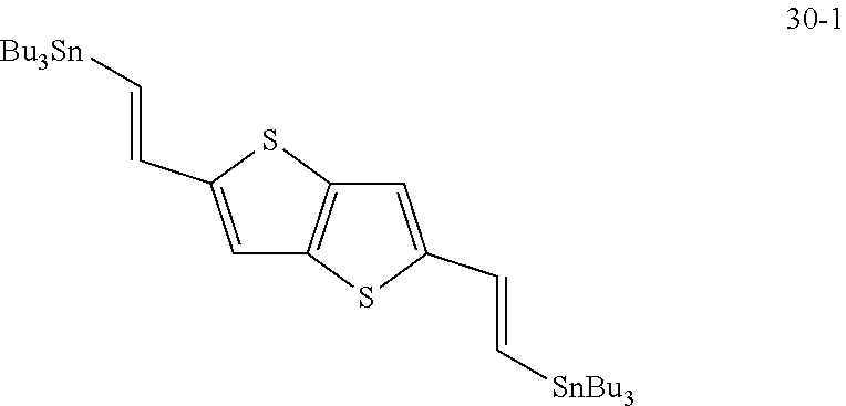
C1=C(C=C[SnBu3])SC2=C1SC(C=C[Bu3Sn])=C2
